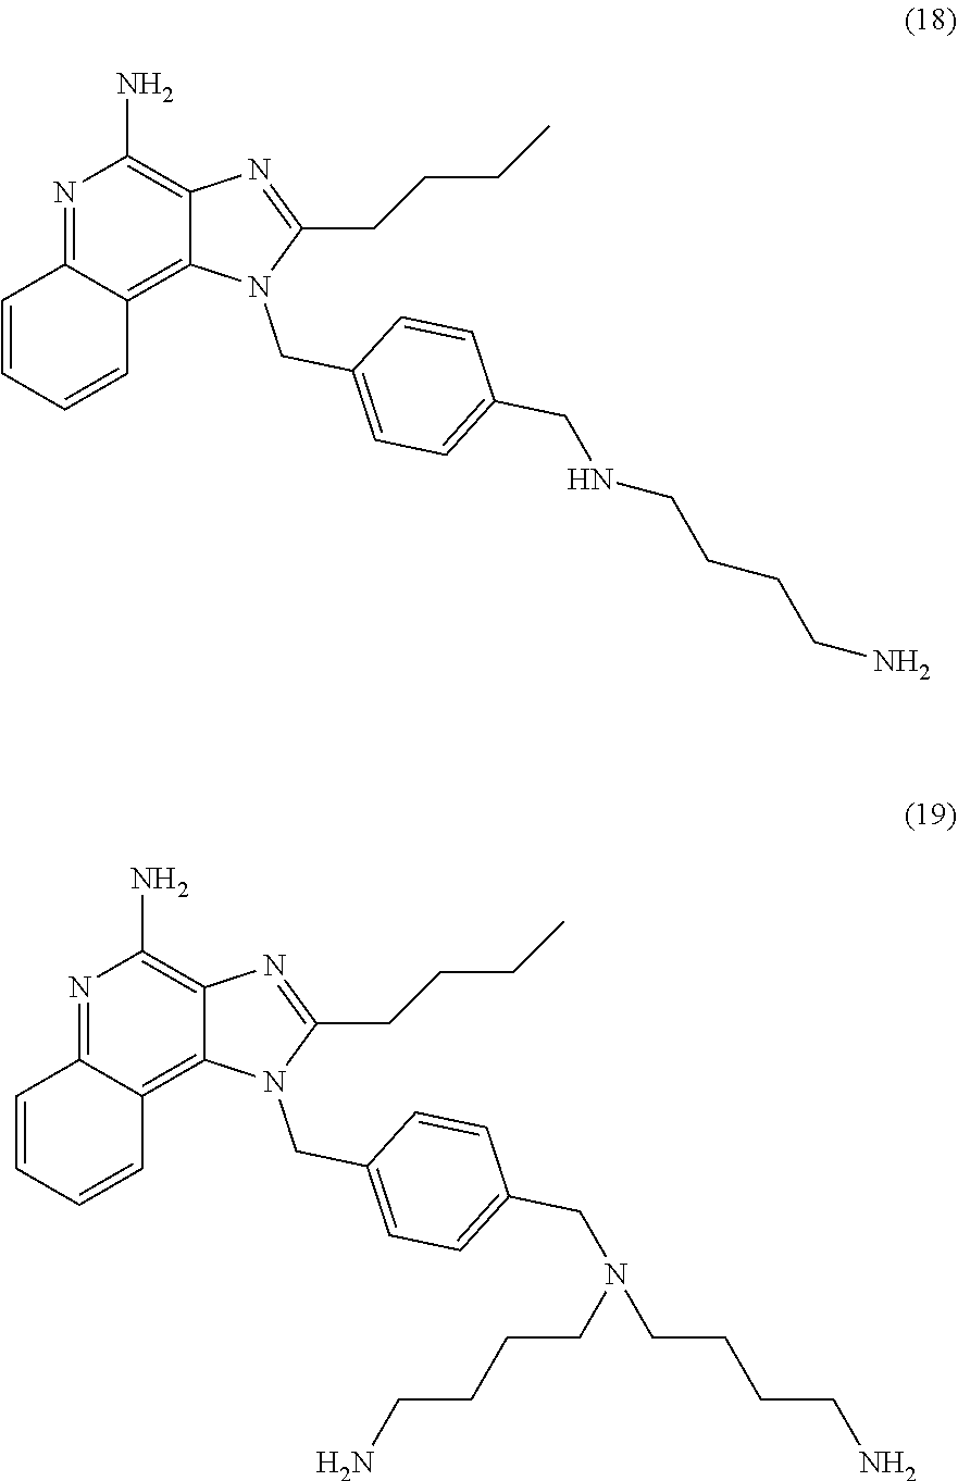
N1=C2C(=C3C(=C1N)N=C(CCCC)N3CC1=CC=C(CNCCCCN)C=C1)C=CC=C2.N1=C2C(=C3C(=C1N)N=C(CCCC)N3CC1=CC=C(CN(CCCCN)CCCCN)C=C1)C=CC=C2
